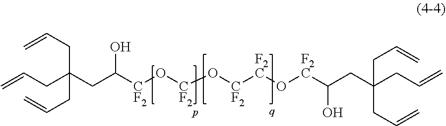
C(C([CF2]O[CF2]O[CF2][F2C]O[F2C]C(O)CC(CC=C)(CC=C)CC=C)O)C(CC=C)(CC=C)CC=C
